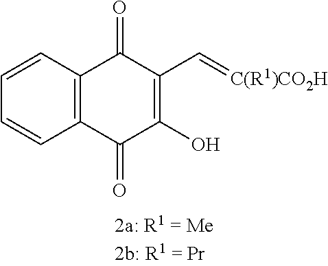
C12=C(C=CC=C1)C(=O)C(C=[C(R1)CO2H])=C(O)C2=O
